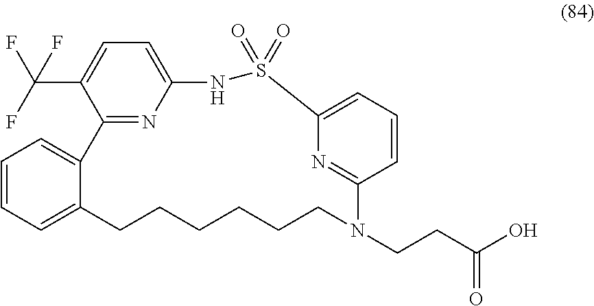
C1=CC=C2C(=C1)C1=NC(=CC=C1C(F)(F)F)NS(=O)(=O)C1=CC=CC(=N1)N(CCC(O)=O)CCCCCC2
